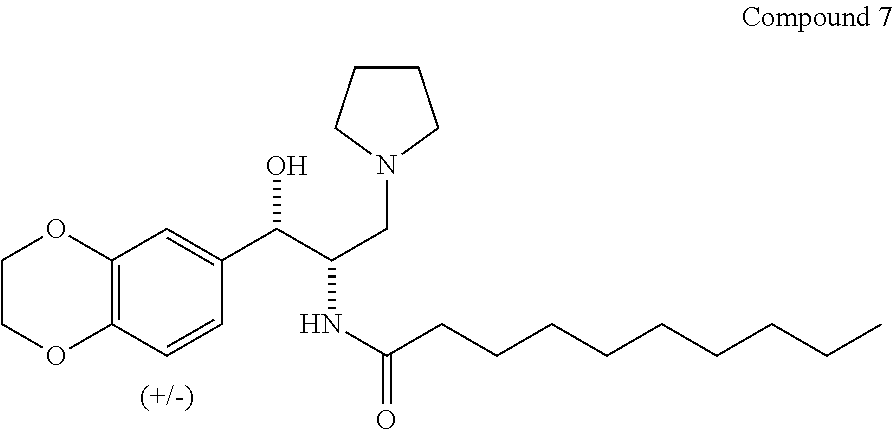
C12=C(C=CC(C(C(CN3CCCC3)NC(CCCCCCCCC)=O)O)=C1)OCCO2
